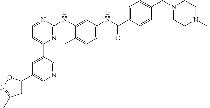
C1=C(C2=CN=CC(C3=CC=NC(NC4=CC(NC(C5=CC=C(CN6CCN(C)CC6)C=C5)=O)=CC=C4C)=N3)=C2)ON=C1C
